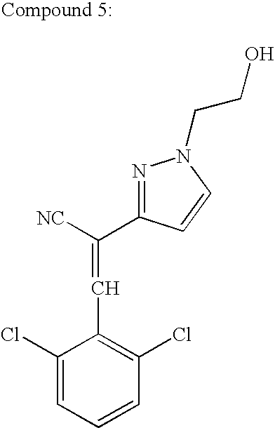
N1=C(C([NC])=CC2=C(Cl)C=CC=C2Cl)C=CN1CCO
